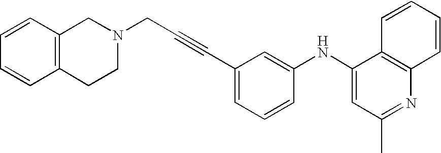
C1=CC=CC2=C1CN(CC#CC1=CC=CC(NC3=CC(C)=NC4=C3C=CC=C4)=C1)CC2
